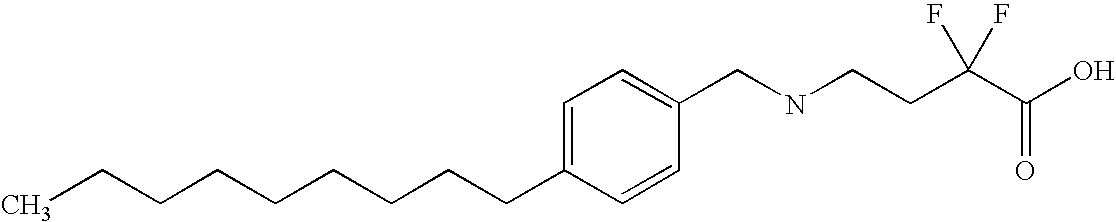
C(CCCCCCC1=CC=C(CNCCC(C(=O)O)(F)F)C=C1)CC
